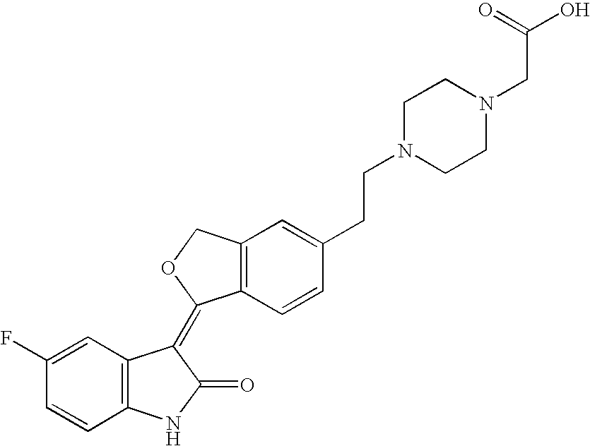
C12=C(C=CC(CCN3CCN(CC(O)=O)CC3)=C1)C(=C1C3=C(NC1=O)C=CC(F)=C3)OC2
